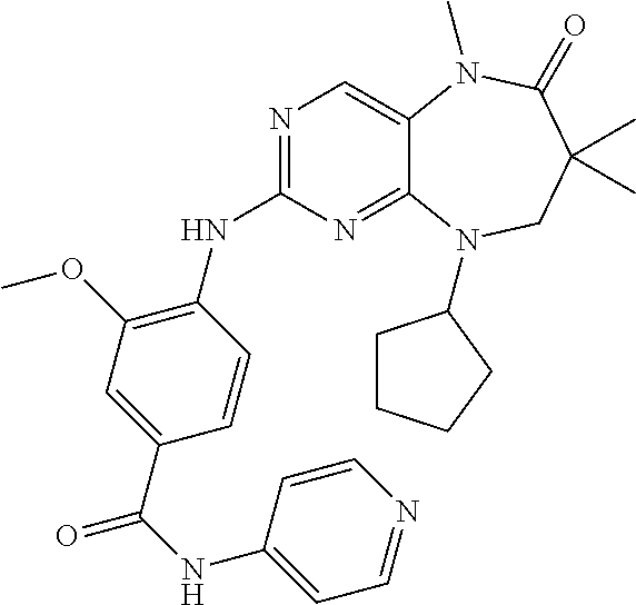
N1=C(NC2=C(OC)C=C(C(NC3=CC=NC=C3)=O)C=C2)N=C2C(=C1)N(C)C(=O)C(C)(C)CN2C1CCCC1
